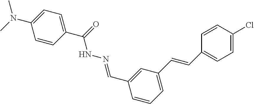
C1(C(=O)NN=CC2=CC(C=CC3=CC=C(Cl)C=C3)=CC=C2)=CC=C(N(C)C)C=C1
